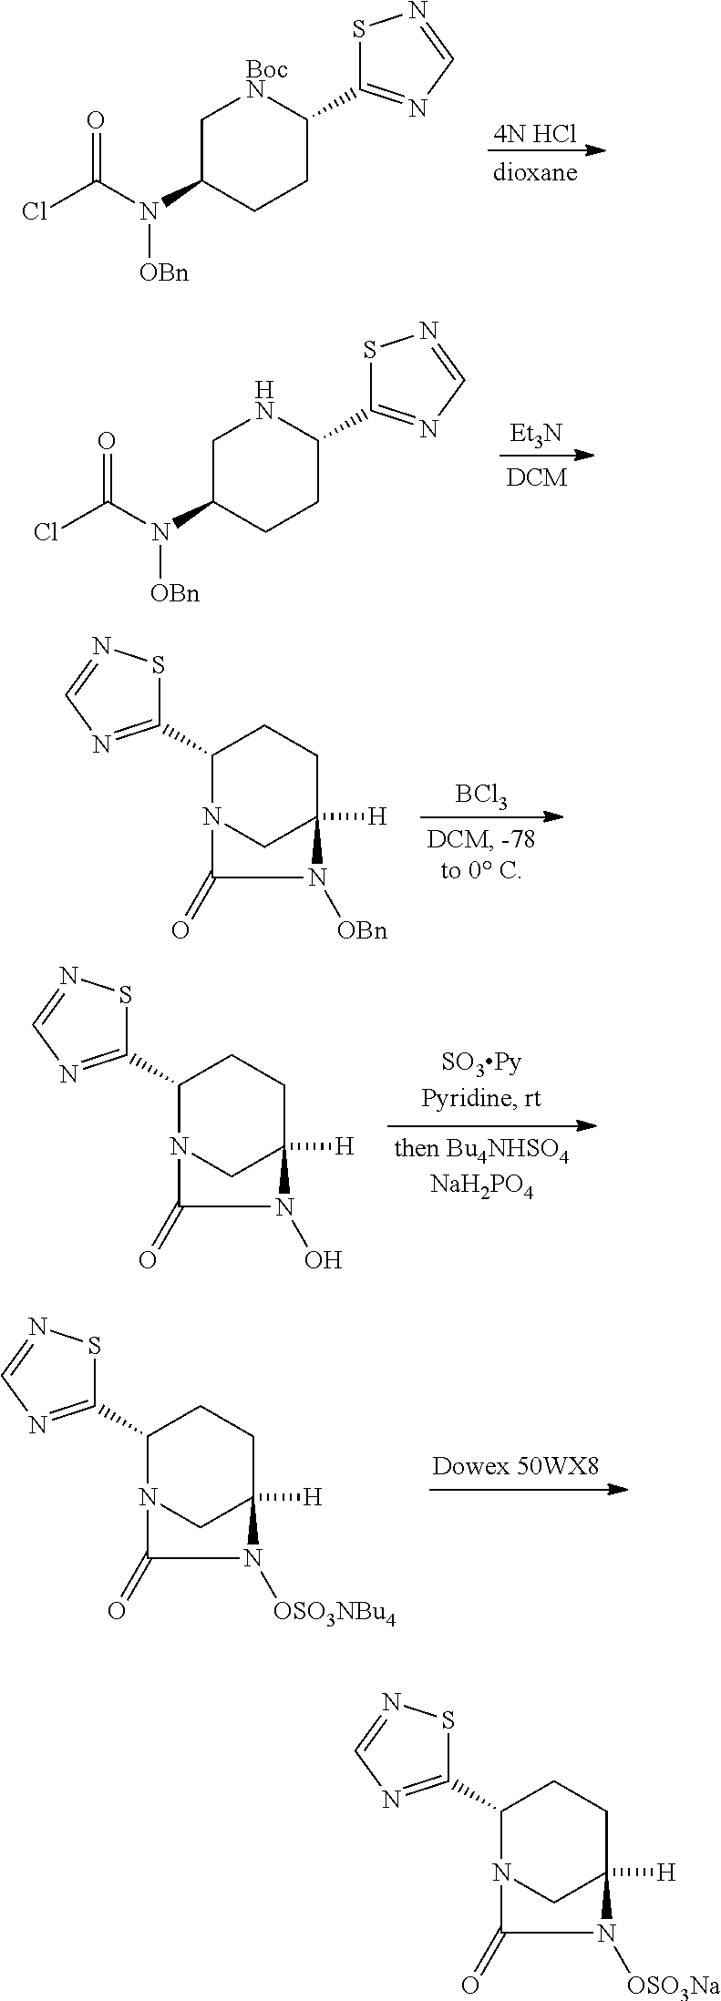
[4N HCl].C1C(N(C(Cl)=O)[OBn])CCC(C2=NC=NS2)[BocN]1.[Et3N].C1C(N(C(Cl)=O)[OBn])CCC(C2=NC=NS2)N1.[BCl3].C1(C2=NC=NS2)N2CC([H])(CC1)N([OBn])C2=O.C1(C2=NC=NS2)N2CC([H])(CC1)N(O)C2=O.C1(C2=NC=NS2)N2CC([H])(CC1)N([OSO3NBu4])C2=O.C1(C2=NC=NS2)N2CC([H])(CC1)N([OSO3Na])C2=O
